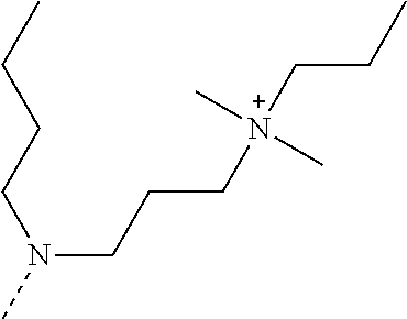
N(CCC[N+](CCC)(C)C)(C)CCCC
